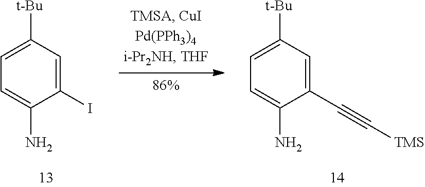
C1=C(N)C(C#C[TMS])=CC([t-Bu])=C1.C1=C(N)C(I)=CC([t-Bu])=C1
